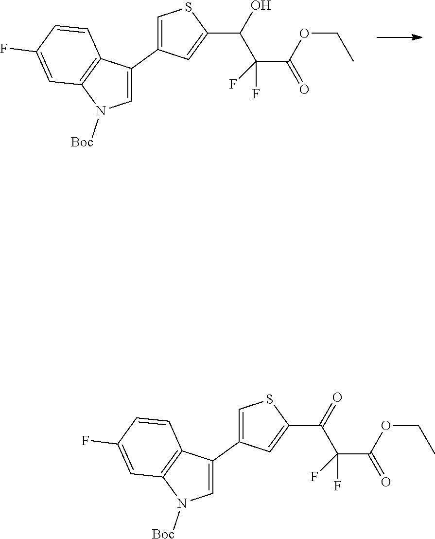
C1=C(C2=CSC(C(O)C(C(OCC)=O)(F)F)=C2)C2=C(N1[Boc])C=C(F)C=C2.C1=C(C2=CSC(C(=O)C(C(OCC)=O)(F)F)=C2)C2=C(N1[Boc])C=C(F)C=C2
